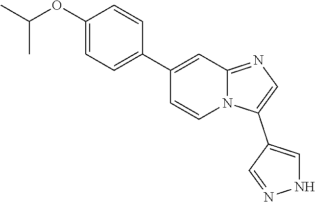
N12C(=NC=C1C1=CNN=C1)C=C(C1=CC=C(OC(C)C)C=C1)C=C2
